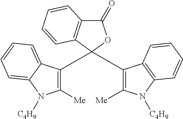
C1([Me])=C(C2(C3=C([Me])N([C4H9])C4=C3C=CC=C4)OC(=O)C3=C2C=CC=C3)C2=CC=CC=C2N1[C4H9]
